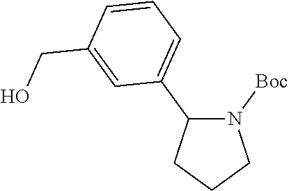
OCC1=CC(C2CCCN2[Boc])=CC=C1
